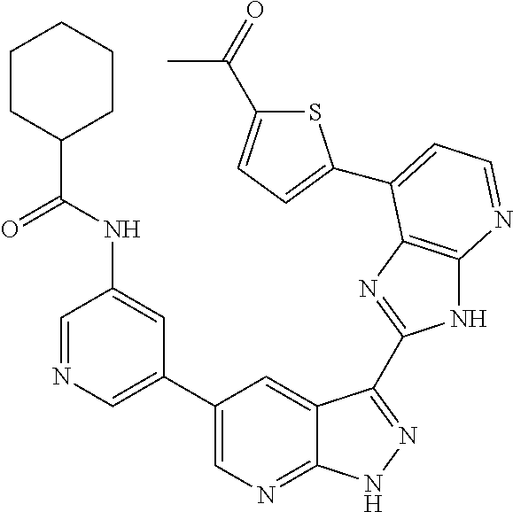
C1=NC=C(C2=CN=C3C(=C2)C(C2=NC4=C(N2)N=CC=C4C2=CC=C(C(=O)C)S2)=NN3)C=C1NC(C1CCCCC1)=O
